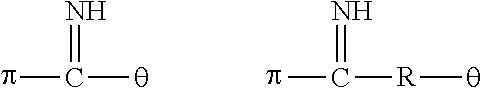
N=C([q])p.N=C([R][q])p
